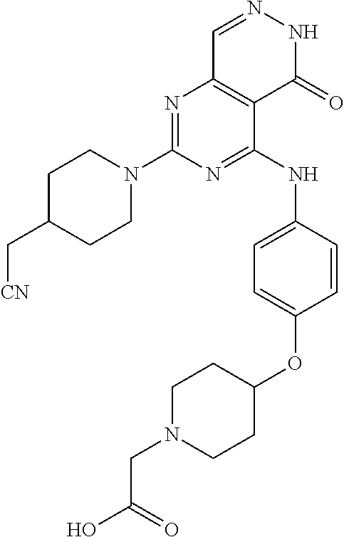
N1=C(N2CCC(C[CN])CC2)N=C(NC2=CC=C(OC3CCN(CC(=O)O)CC3)C=C2)C2=C1C=NNC2=O
